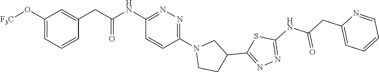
[F3C]OC1=CC=CC(CC(NC2=NN=C(N3CCC(C4=NN=C(NC(CC5=CC=CC=N5)=O)S4)C3)C=C2)=O)=C1
